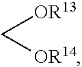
C([OR13])[OR14]
